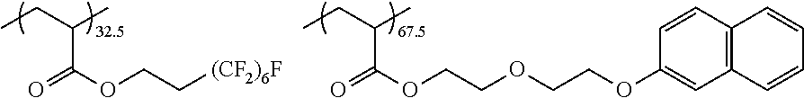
[32.5].C(C(OCC[(CF2)6F])=O)(CC)C.[67.5].C(C(OCCOCCOC1=CC2=C(C=C1)C=CC=C2)=O)(CC)C
